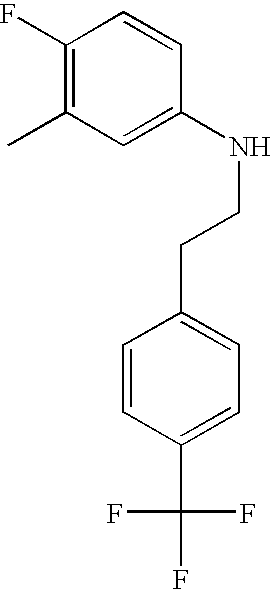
C1(F)=C(C)C=C(NCCC2=CC=C(C(F)(F)F)C=C2)C=C1
